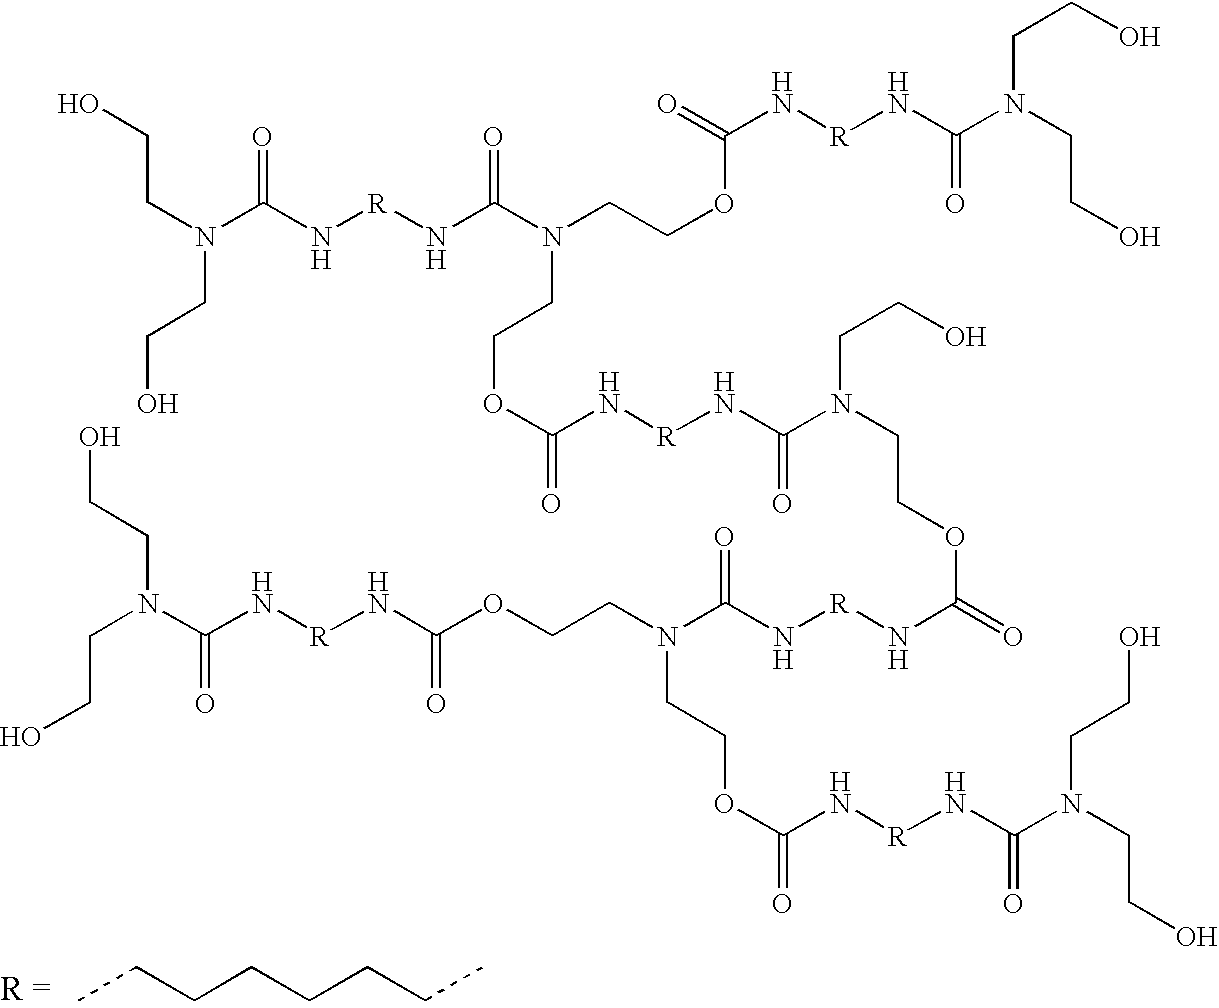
N(C(N[R]NC(N(CCOC(=O)N[R]NC(N(CCO)CCO)=O)CCOC(N[R]NC(N(CCOC(=O)N[R]NC(N(CCOC(N[R]NC(N(CCO)CCO)=O)=O)CCOC(=O)N[R]NC(N(CCO)CCO)=O)=O)CCO)=O)=O)=O)=O)(CCO)CCO.CCCCCCCC
